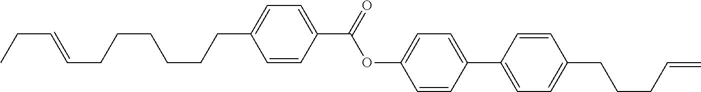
C1=CC(C(OC2=CC=C(C3=CC=C(CCCC=C)C=C3)C=C2)=O)=CC=C1CCCCCCC=CCC
